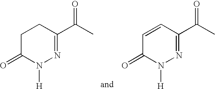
C1C(=O)N([H])N=C(C(C)=O)C1.C1=CC(C(C)=O)=NN([H])C1=O
